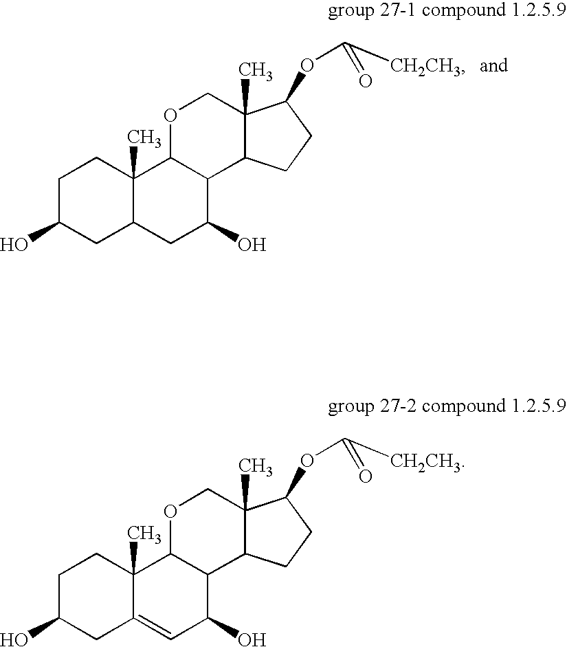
C1C(O)CC2=CC(O)C3C(C2(C)C1)OCC1(C)C3CCC1OC(=O)[CH2CH3].C1C(O)CC2C(C)(C1)C1C(C(O)C2)C2C(C)(CO1)C(OC(=O)[CH2CH3])CC2
